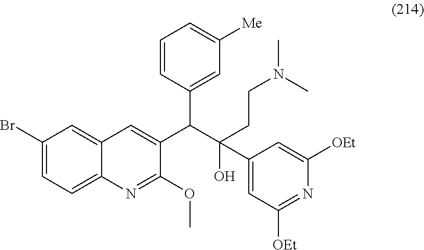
C1(Br)=CC=C2C(=C1)C=C(C(C(O)(C1=CC([OEt])=NC([OEt])=C1)CCN(C)C)C1=CC([Me])=CC=C1)C(OC)=N2
